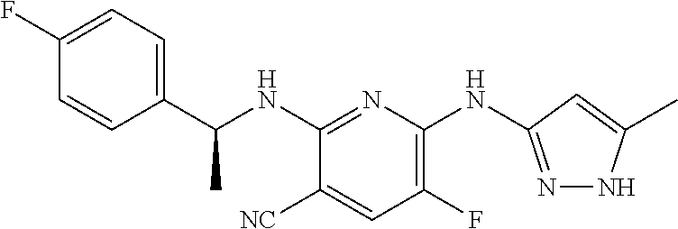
C1(F)=CC=C(C(NC2=NC(NC3=NNC(C)=C3)=C(F)C=C2[NC])C)C=C1
